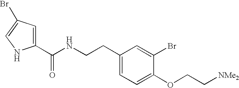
C1(CCNC(C2=CC(Br)=CN2)=O)=CC=C(OCC[NMe2])C(Br)=C1
